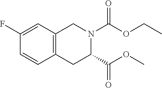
C1=CC2=C(C=C1F)CN(C(OCC)=O)C(C(OC)=O)C2
